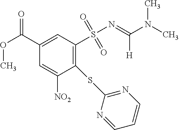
C1(SC2=NC=CC=N2)=C(S(N=C(N(C)C)[H])(=O)=O)C=C(C(OC)=O)C=C1[NO2]
